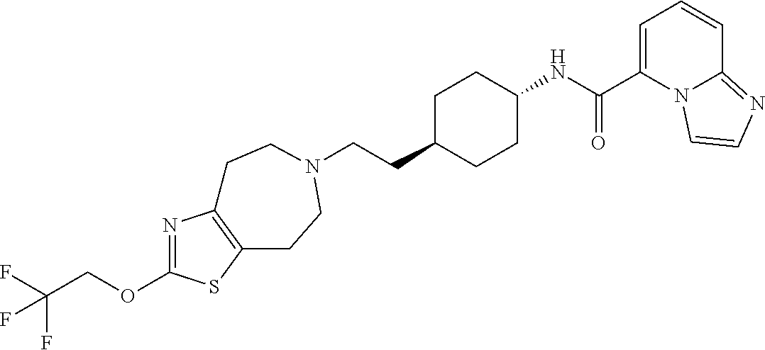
C(CC1CCC(NC(C2=CC=CC3=NC=CN23)=O)CC1)N1CCC2=C(N=C(OCC(F)(F)F)S2)CC1
